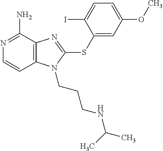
N1=C(N)C2=C(C=C1)N(CCCNC(C)C)C(SC1=CC(OC)=CC=C1I)=N2
